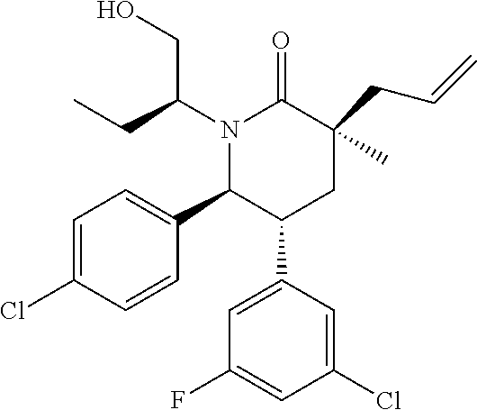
N1(C(CO)CC)C(C2=CC=C(Cl)C=C2)C(C2=CC(F)=CC(Cl)=C2)CC(CC=C)(C)C1=O
